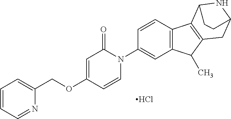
Cl.O(C1=CC(=O)N(C2=CC3=C(C=C2)C2=C(C3C)CC3NC2CC3)C=C1)CC1=CC=CC=N1
